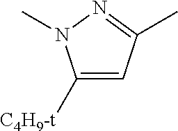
C1=C([C4H9-t])N(C)N=C1C
